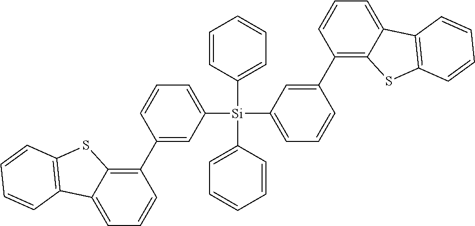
C1(C2=C3C(=CC=C2)C2=C(S3)C=CC=C2)=CC([Si](C2=CC=CC=C2)(C2=CC=CC=C2)C2=CC=CC(C3=C4C(=CC=C3)C3=C(S4)C=CC=C3)=C2)=CC=C1
